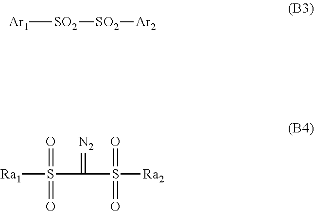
[Ar1][SO2][SO2][Ar2].[Ra1]S(C(S([Ra2])(=O)=O)=[N2])(=O)=O
